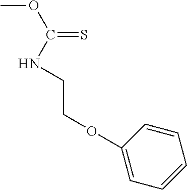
C(OC)(=S)NCCOC1=CC=CC=C1
